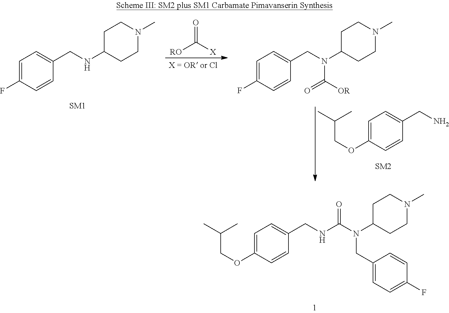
C1=C(OCC(C)C)C=CC(CNC(=O)N(CC2=CC=C(F)C=C2)C2CCN(C)CC2)=C1.O=C([X])[RO].C1=C(F)C=CC(CNC2CCN(C)CC2)=C1.C1=C(F)C=CC(CN(C2CCN(C)CC2)C([OR])=O)=C1.C1=C(OCC(C)C)C=CC(CN)=C1
